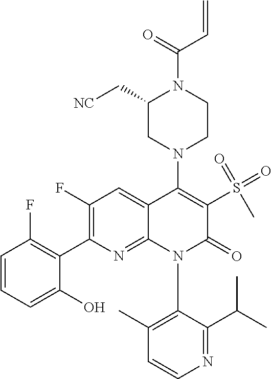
C1=CN=C(C(C)C)C(N2C(=O)C(S(C)(=O)=O)=C(N3CC(C[NC])N(C(=O)C=C)CC3)C3=CC(F)=C(C4=C(F)C=CC=C4O)N=C23)=C1C
